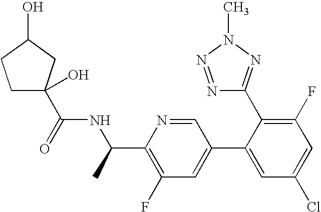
C1C(C(=O)NC(C2=C(F)C=C(C3=CC(Cl)=CC(F)=C3C3=NN(C)N=N3)C=N2)C)(O)CC(O)C1
